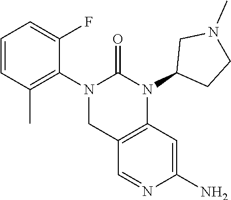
C1=CC(C)=C(N2CC3=C(N(C4CCN(C)C4)C2=O)C=C(N)N=C3)C(F)=C1
